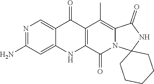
C12(CCCCC1)NC(=O)C1=C(C)C3=C(C(=O)N21)NC1=CC(N)=NC=C1C3=O
